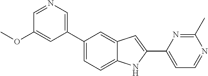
C1=NC=C(C2=CC=C3C(=C2)C=C(C2=CC=NC(C)=N2)N3)C=C1OC
